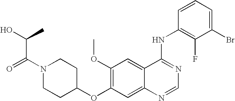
C1(OC2=C(OC)C=C3C(=C2)N=CN=C3NC2=C(F)C(Br)=CC=C2)CCN(C(=O)C(O)C)CC1
